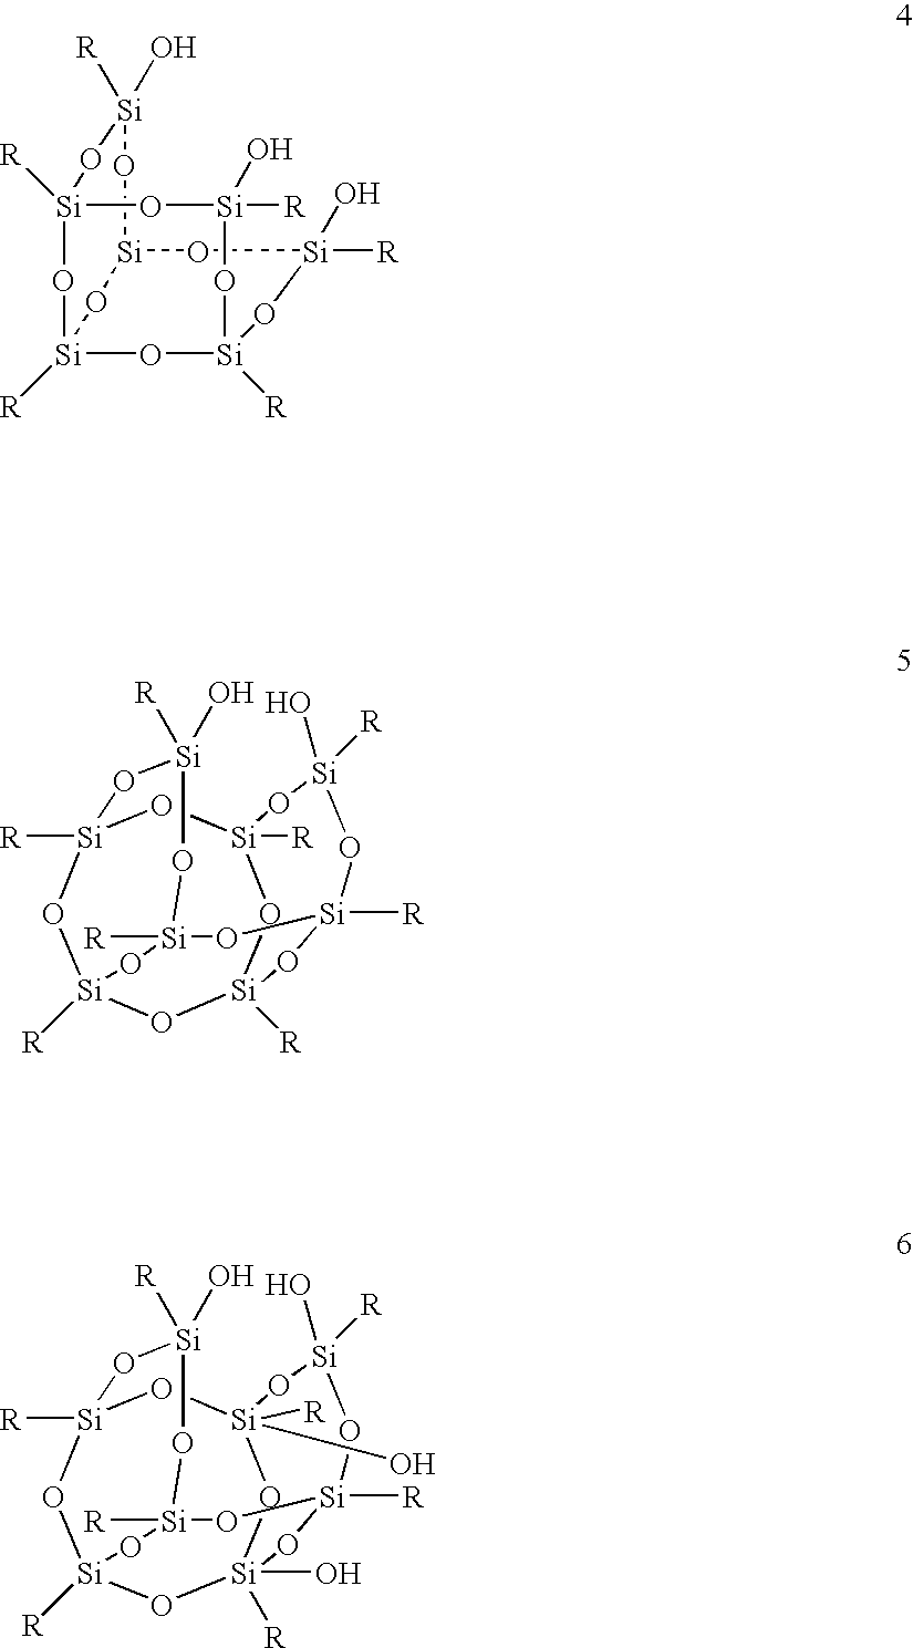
O1[Si]2([R])O[Si]3([R])O[Si]4([R])O[Si]1([R])O[Si]([R])(O)O[Si]([R])(O[Si]([R])(O3)O[Si]([R])(O)O2)O4.O1[Si]2([R])O[Si]3([R])O[Si]4([R])(O)O[Si]1(O)([R])O[Si]([R])(O)O[Si]([R])(O[Si]([R])(O3)O[Si]([R])(O)O2)O4.[Si]12([R])O[Si]3([R])O[Si](O)([R])O[Si]([R])(O1)O[Si]([R])(O)O[Si](O[Si](O)([R])O3)O2
